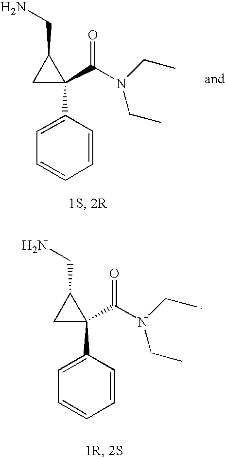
C1=C(C2(C(N(CC)CC)=O)C(CN)C2)C=CC=C1.C1=C(C2(C(N(CC)CC)=O)C(CN)C2)C=CC=C1
